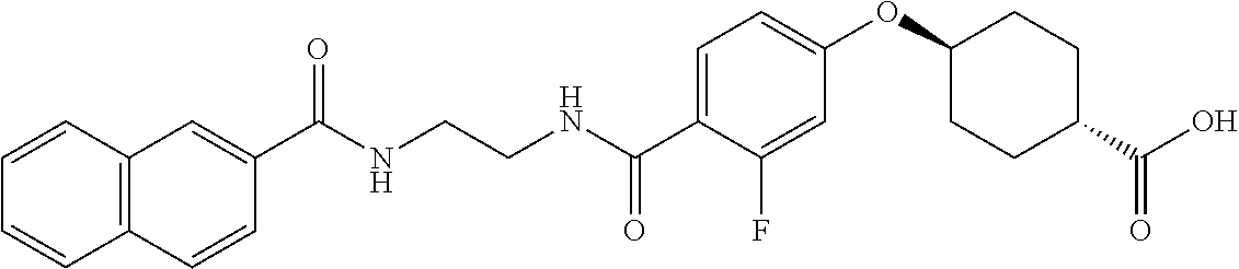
C(NCCNC(C1=CC=C(OC2CCC(C(O)=O)CC2)C=C1F)=O)(=O)C1=CC2=C(C=C1)C=CC=C2
